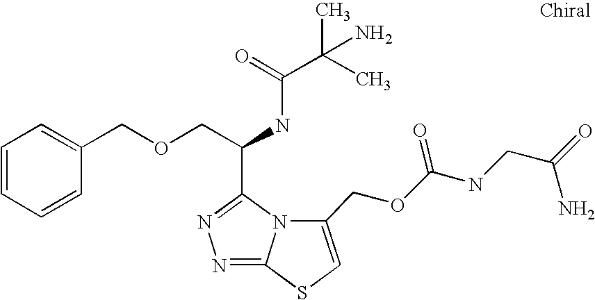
C1=CC=CC(COCC(NC(C(C)(C)N)=O)C2=NN=C3N2C(COC(=O)NCC(=O)N)=CS3)=C1
